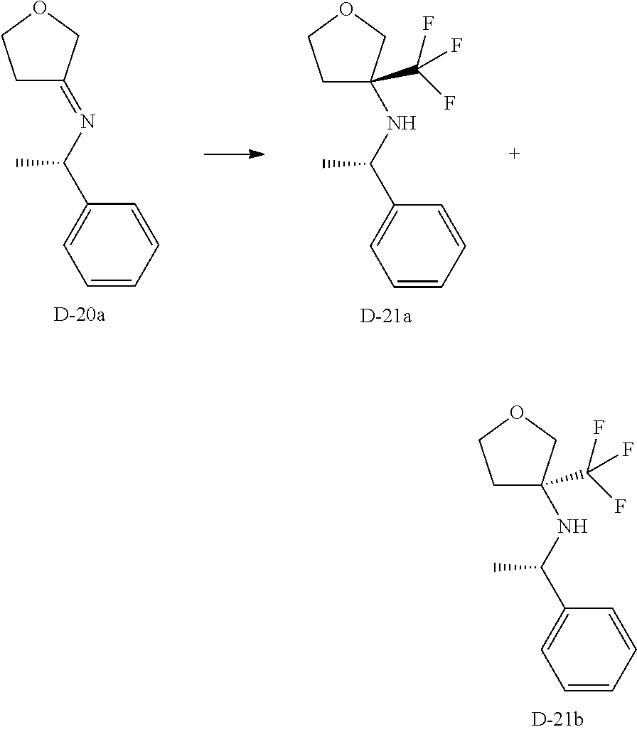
C1=CC=CC(C(NC2(C(F)(F)F)CCOC2)C)=C1.C1=CC=CC(C(N=C2CCOC2)C)=C1.C1=CC=CC(C(NC2(C(F)(F)F)CCOC2)C)=C1
